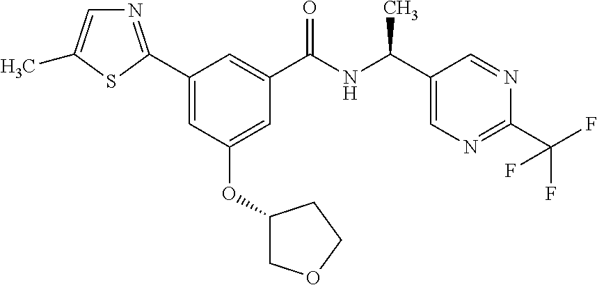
C1(C2=NC=C(C)S2)=CC(OC2COCC2)=CC(C(NC(C2=CN=C(C(F)(F)F)N=C2)C)=O)=C1
